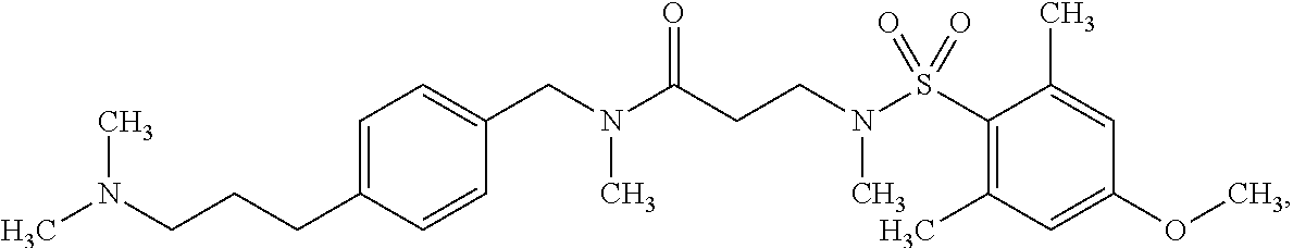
C(N(C(CCN(S(C1=C(C)C=C(OC)C=C1C)(=O)=O)C)=O)C)C1=CC=C(CCCN(C)C)C=C1
